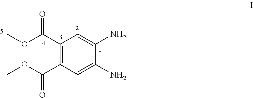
C1(C(OC)=O)=C(C(OC)=O)C=C(N)C(N)=C1
